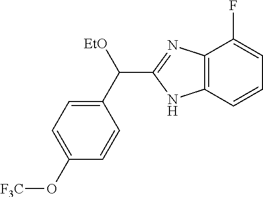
C12=C(C=CC=C1F)NC(C(C1=CC=C(O[F3C])C=C1)[EtO])=N2
